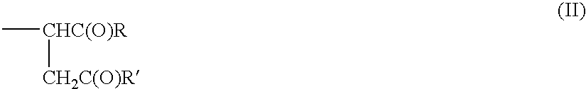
C[CHC(O)R][CH2C(O)R]
